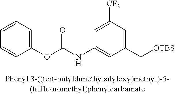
C1(OC(NC2=CC(C[OTBS])=CC([CF3])=C2)=O)=CC=CC=C1
